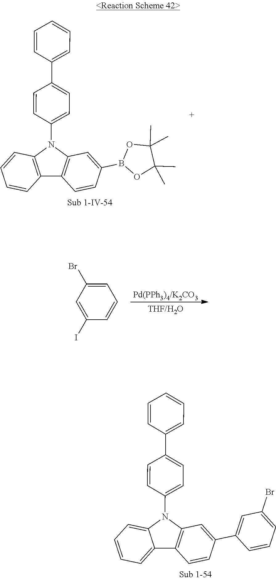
C12=CC=CC=C1N(C1=CC=C(C3=CC=CC=C3)C=C1)C1=C2C=CC(C2=CC(Br)=CC=C2)=C1.C12=C(C=CC=C1)N(C1=CC=C(C3=CC=CC=C3)C=C1)C1=C2C=CC(B2OC(C)(C)C(C)(C)O2)=C1.C1=C(I)C=CC=C1Br
